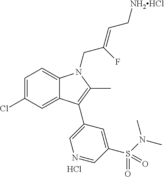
C1=C(Cl)C=C2C(=C1)N(CC(=CC[NH2HCl])F)C(C)=C2C1=CN=CC(S(N(C)C)(=O)=O)=C1.Cl
